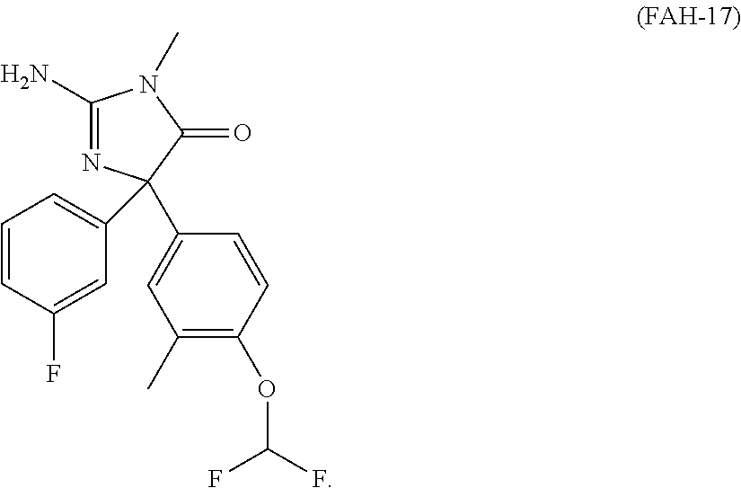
C1(N)=NC(C2=CC(C)=C(OC(F)F)C=C2)(C2=CC=CC(F)=C2)C(=O)N1C
